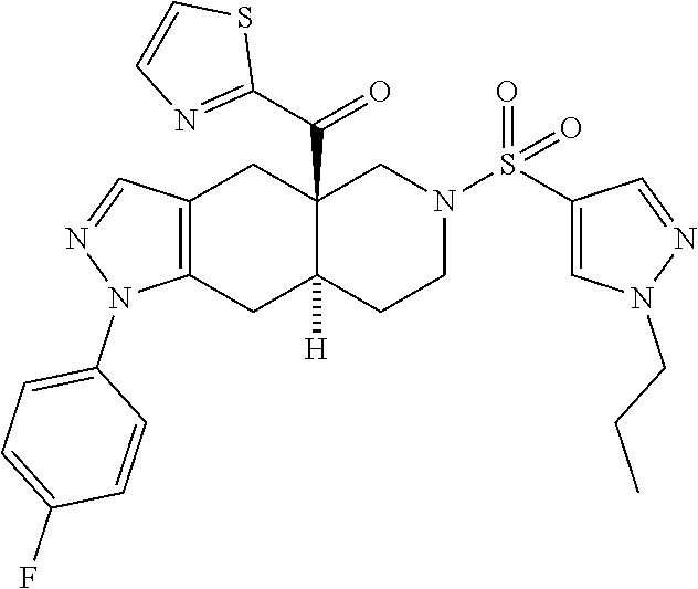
C12=C(CC3([H])C(C(C4=NC=CS4)=O)(C1)CN(S(C1=CN(CCC)N=C1)(=O)=O)CC3)N(C1=CC=C(F)C=C1)N=C2
